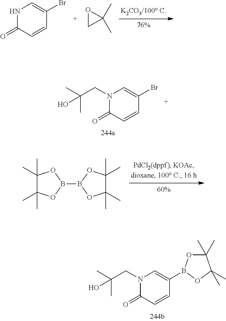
N1C(=O)C=CC(Br)=C1.O1CC1(C)C.N1(CC(C)(C)O)C(=O)C=CC(Br)=C1.C1(C)(C)C(C)(C)OB(B2OC(C)(C)C(C)(C)O2)O1.N1(CC(C)(C)O)C(=O)C=CC(B2OC(C)(C)C(C)(C)O2)=C1
